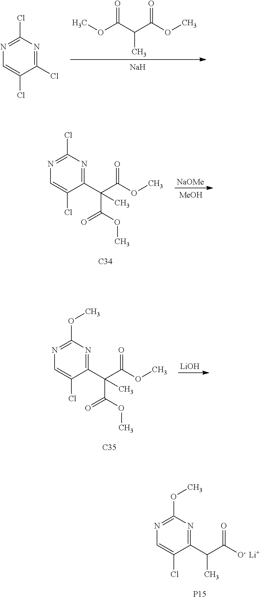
O=C(C(C(OC)=O)C)OC.[Na].N1=C(Cl)N=C(Cl)C(Cl)=C1.N1=C(Cl)N=C(C(C(OC)=O)(C(OC)=O)C)C(Cl)=C1.[C34].[NaOMe].[MeOH].N1=C(OC)N=C(C(C(OC)=O)(C(OC)=O)C)C(Cl)=C1.[C35].[LiOH].N1=C(OC)N=C(C(C([O-])=O)C)C(Cl)=C1.[P15].[Li]
